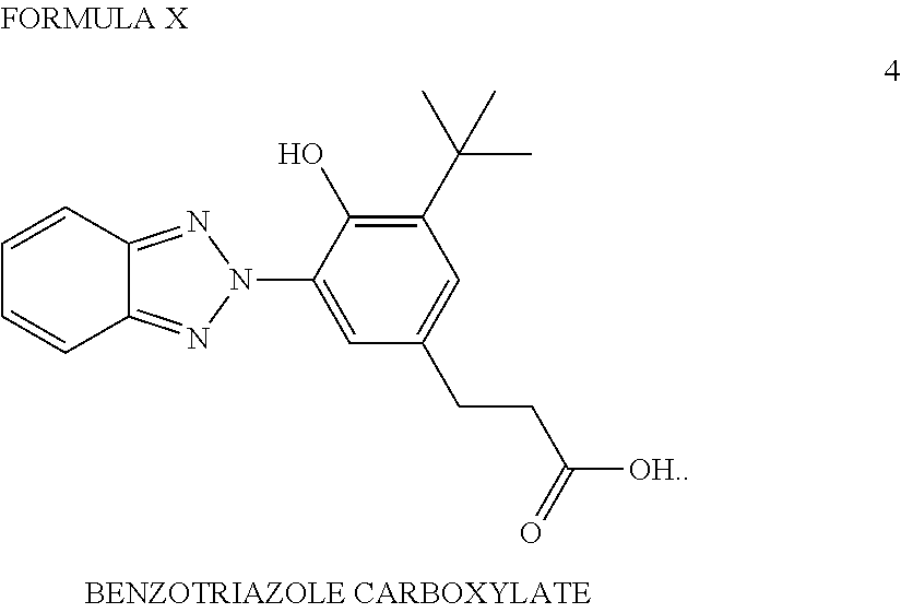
C1=CC2=NN(C3=CC(CCC([OH.])=O)=CC(C(C)(C)C)=C3O)N=C2C=C1
